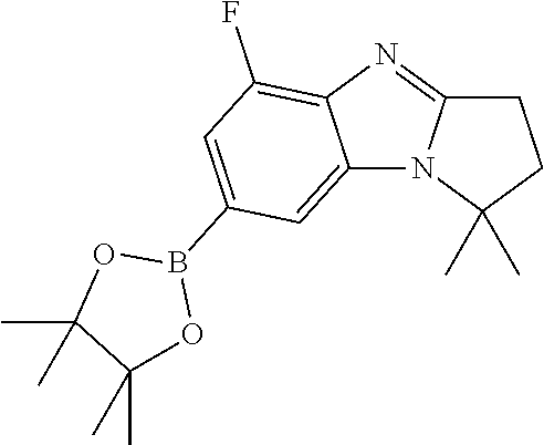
C12=CC(B3OC(C)(C)C(C)(C)O3)=CC(F)=C1N=C1N2C(C)(C)CC1
